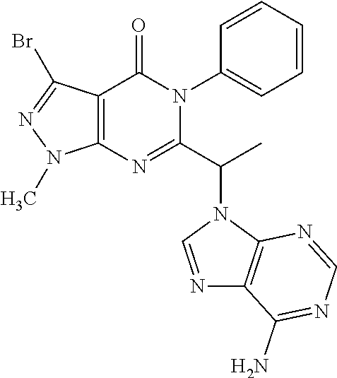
C12=C(C(Br)=NN1C)C(=O)N(C1=CC=CC=C1)C(C(C)N1C3=C(N=C1)C(N)=NC=N3)=N2
